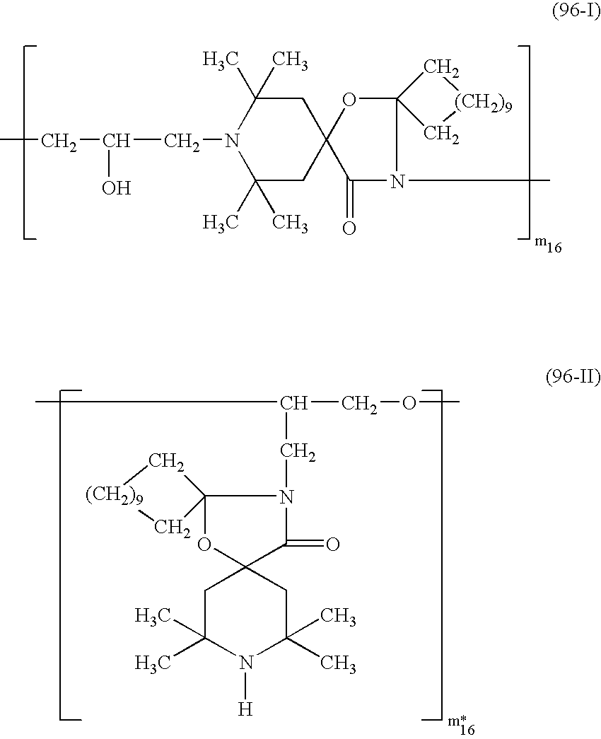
CCC(O)CN1C(C)(C)CC2(CC1(C)C)C(=O)N(C)C1(O2)C[(CH2)9]C1.C12(OC3(C(=O)N1CC(COC)C)CC(C)(C)N([H])C(C)(C)C3)C[(CH2)9]C2
